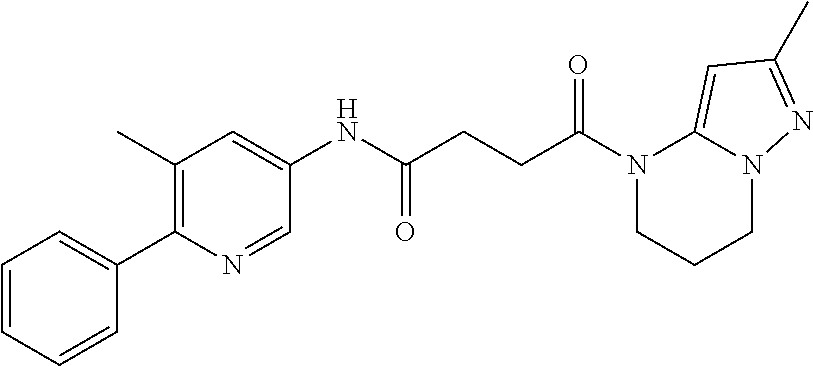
N1(C(=O)CCC(=O)NC2=CC(C)=C(C3=CC=CC=C3)N=C2)CCCN2C1=CC(C)=N2
